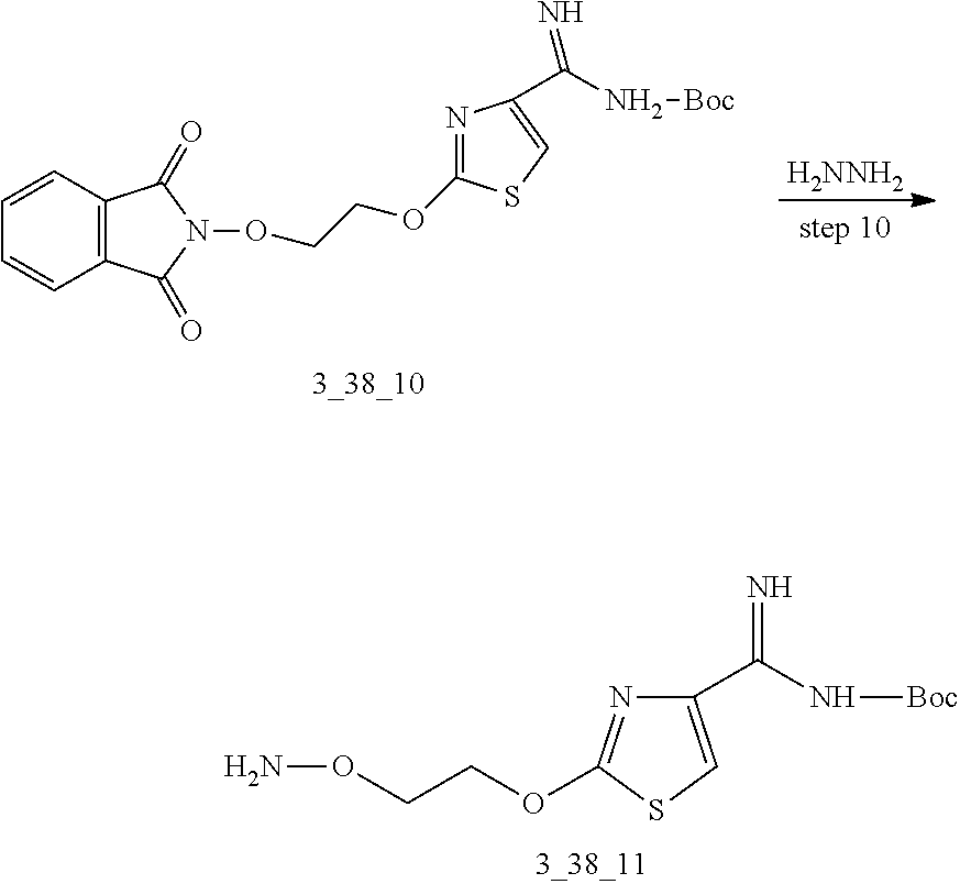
[H2NNH2].C12=C(C=CC=C1)C(=O)N(OCCOC1=NC(C(=N)N[Boc])=CS1)C2=O.N1=C(OCCON)SC=C1C(=N)N[Boc]
